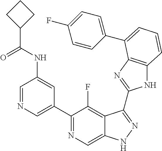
C1=NC=C(C2=NC=C3C(=C2F)C(C2=NC4=C(N2)C=CC=C4C2=CC=C(F)C=C2)=NN3)C=C1NC(C1CCC1)=O
